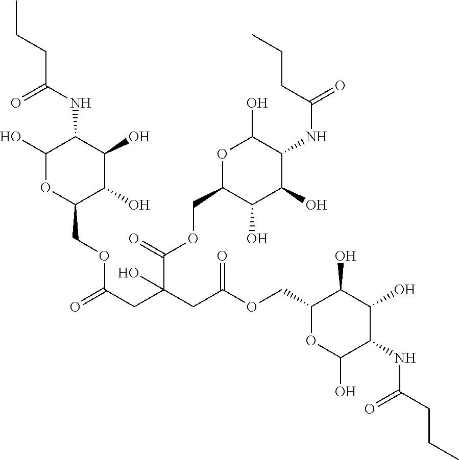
C1(O)OC(COC(CC(CC(OCC2OC(O)C(NC(CCC)=O)C(O)C2O)=O)(C(OCC2C(O)C(O)C(NC(=O)CCC)C(O)O2)=O)O)=O)C(O)C(O)C1NC(CCC)=O
